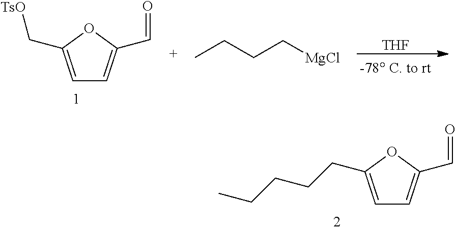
C1=C(CCCCC)OC(C=O)=C1.C1=C(C[TsO])OC(C=O)=C1.[THF].CCCC[MgCl]
